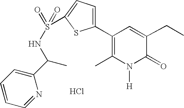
C1(C2=CC=C(S(NC(C3=CC=CC=N3)C)(=O)=O)S2)=C(C)N([H])C(=O)C(CC)=C1.Cl
